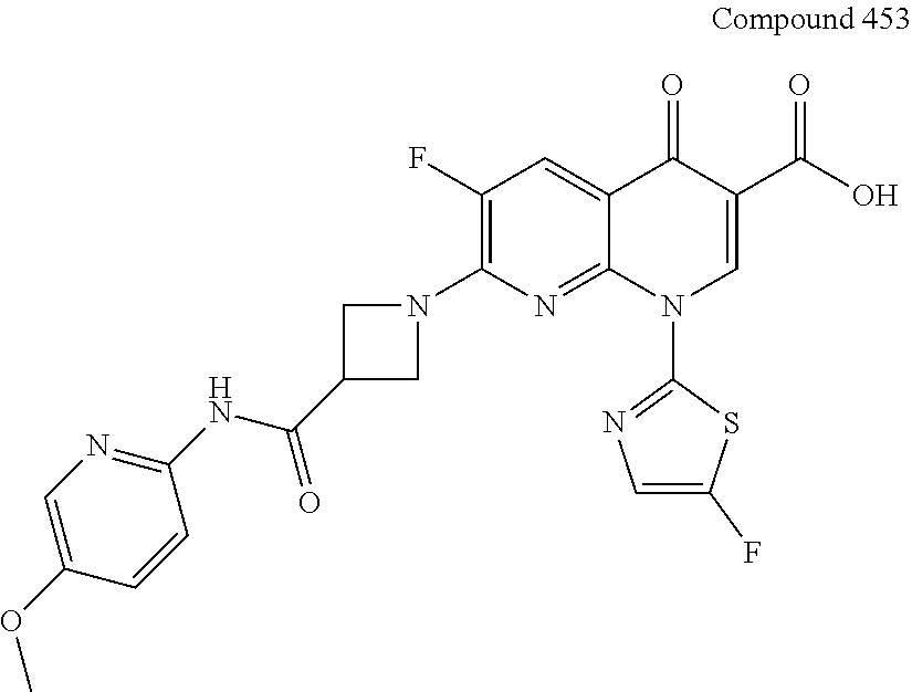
C1(F)=C(N2CC(C(NC3=NC=C(OC)C=C3)=O)C2)N=C2C(=C1)C(=O)C(C(O)=O)=CN2C1=NC=C(F)S1
